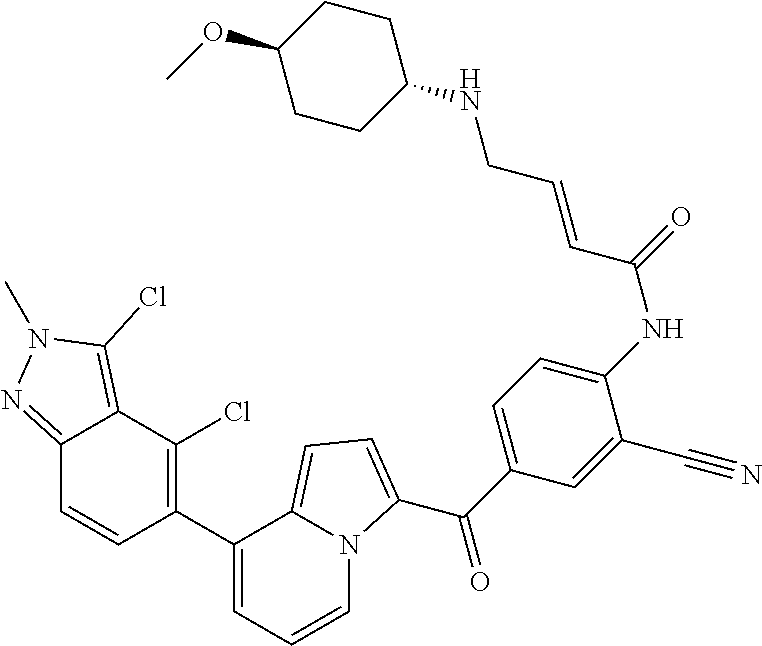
C1(C2=C(Cl)C3=C(Cl)N(C)N=C3C=C2)=CC=CN2C1=CC=C2C(C1=CC=C(NC(=O)C=CCNC2CCC(OC)CC2)C(C#N)=C1)=O
